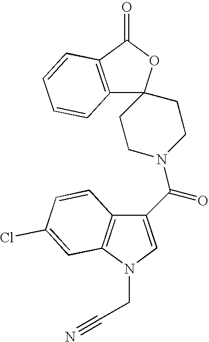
C12=C(C(=O)OC13CCN(C(C1=CN(CC#N)C4=C1C=CC(Cl)=C4)=O)CC3)C=CC=C2
